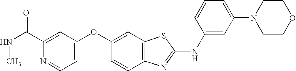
C1(C(=O)NC)=CC(OC2=CC3=C(C=C2)N=C(NC2=CC(N4CCOCC4)=CC=C2)S3)=CC=N1
